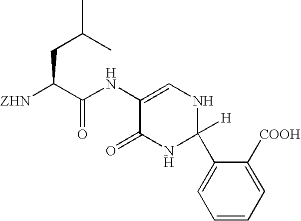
C(C(C(NC1=CNC(C2=CC=CC=C2[COOH])([H])NC1=O)=O)[ZHN])C(C)C
